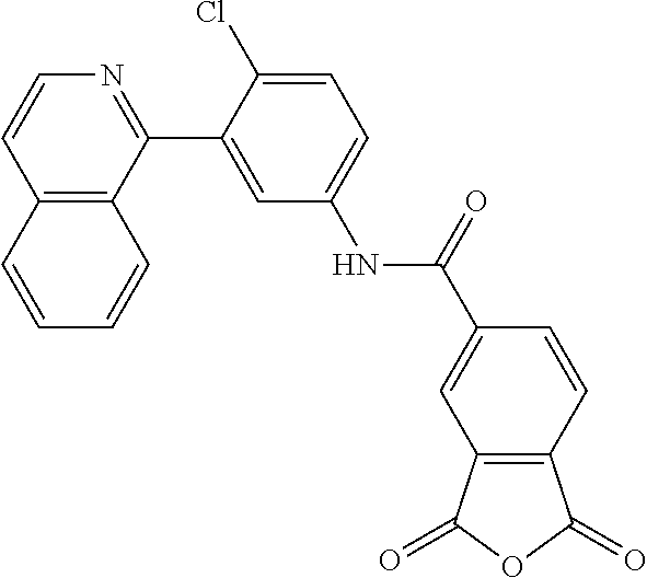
C12=C(C(C3=CC(NC(C4=CC5=C(C=C4)C(=O)OC5=O)=O)=CC=C3Cl)=NC=C1)C=CC=C2
